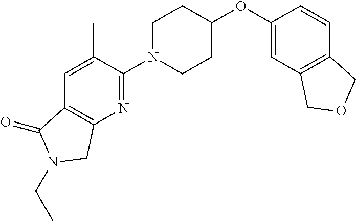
C1(OC2CCN(C3=NC4=C(C=C3C)C(=O)N(CC)C4)CC2)=CC2=C(C=C1)COC2
